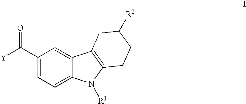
C1(C([Y])=O)=CC=C2C(=C1)C1=C(N2[R1])CCC([R2])C1
